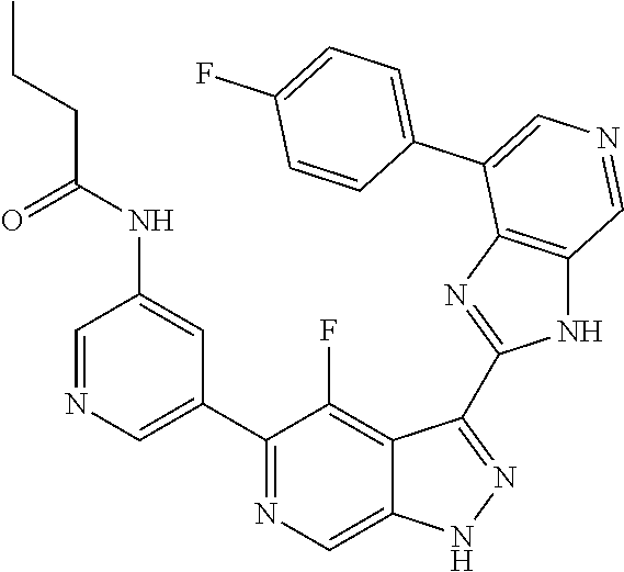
C1(C2=CN=CC(NC(=O)CCC)=C2)=NC=C2C(=C1F)C(C1=NC3=C(N1)C=NC=C3C1=CC=C(F)C=C1)=NN2
